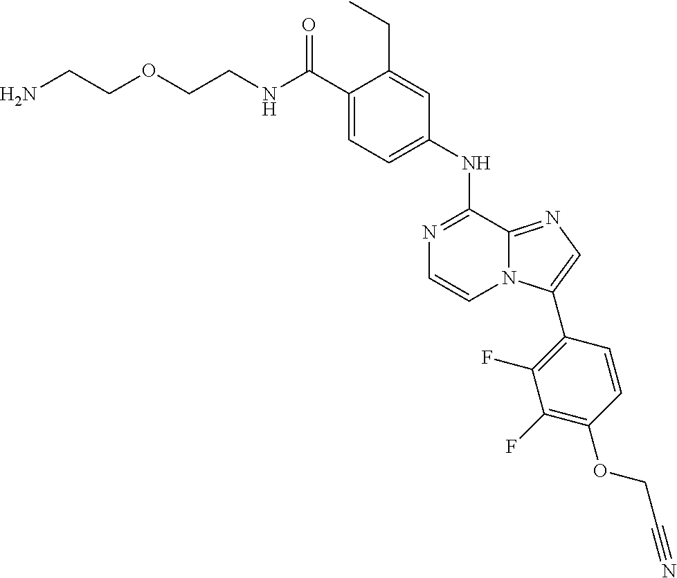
C(C1=CC=C(NC2=NC=CN3C2=NC=C3C2=C(F)C(F)=C(OCC#N)C=C2)C=C1CC)(=O)NCCOCCN
